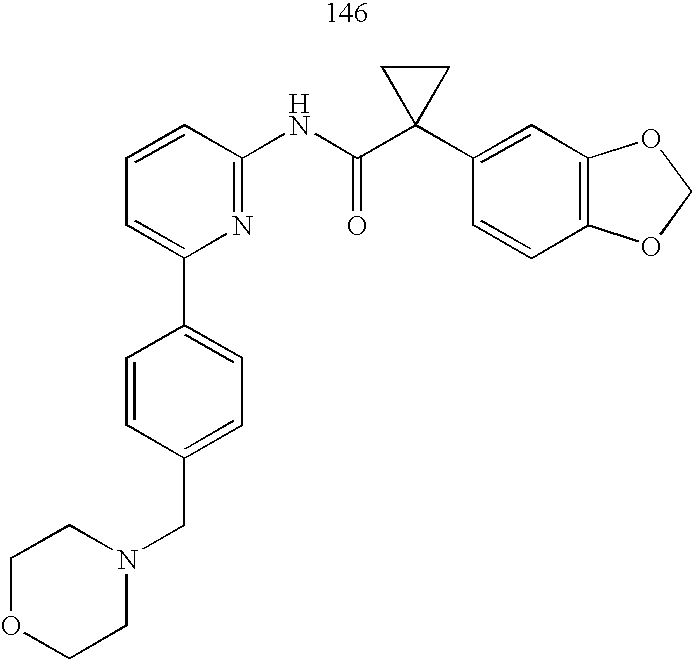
C1=C(C2=CC=C(CN3CCOCC3)C=C2)N=C(NC(C2(C3=CC4=C(C=C3)OCO4)CC2)=O)C=C1
